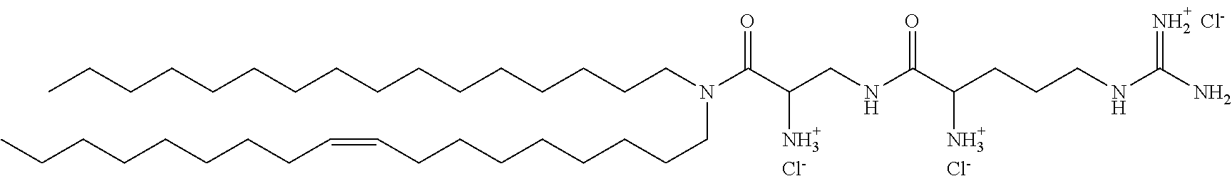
CCCCCCCCCCCCCCCCN(C(C(CNC(=O)C(N)CCCNC(N)=N)N)=O)CCCCCCCCC=CCCCCCCCC.[Cl-].[Cl-].[Cl-]
